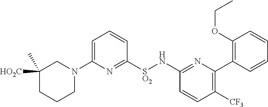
C1([HO2C])(C)CCCN(C2=CC=CC([SO2]NC3=NC(C4=C(OCC)C=CC=C4)=C([CF3])C=C3)=N2)C1
